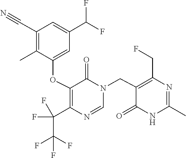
N1(CC2=C(CF)N=C(C)NC2=O)C=NC(C(F)(F)C(F)(F)F)=C(OC2=CC(C(F)F)=CC(C#N)=C2C)C1=O
